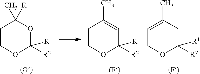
C1COC([R1])([R2])OC1(C)[R].C1COC([R1])([R2])C=C1C.C1=C(C)CC([R1])([R2])OC1
